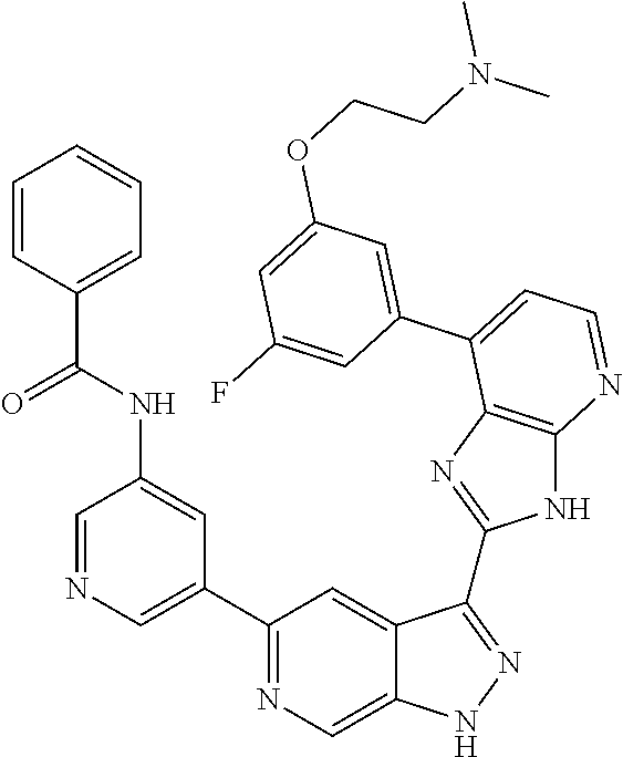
C1(C2=NC=C3C(=C2)C(C2=NC4=C(N2)N=CC=C4C2=CC(OCCN(C)C)=CC(F)=C2)=NN3)=CN=CC(NC(=O)C2=CC=CC=C2)=C1
